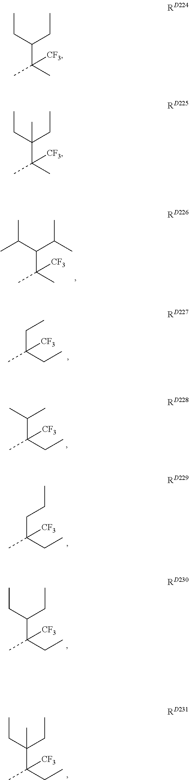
C(C(C)(C)[CF3])(C(C)C)C(C)C.C(C(CC)(C)[CF3])C.C(C(CC)(C)[CF3])(C)C.C(C(CC)(C)[CF3])CC.C(C(CC)(C)[CF3])(CC)CC.C(C(CC)(C)[CF3])(CC)(CC)C.C(C(C)(C)[CF3])(CC)CC.C(C(C)(C)[CF3])(CC)(CC)C
